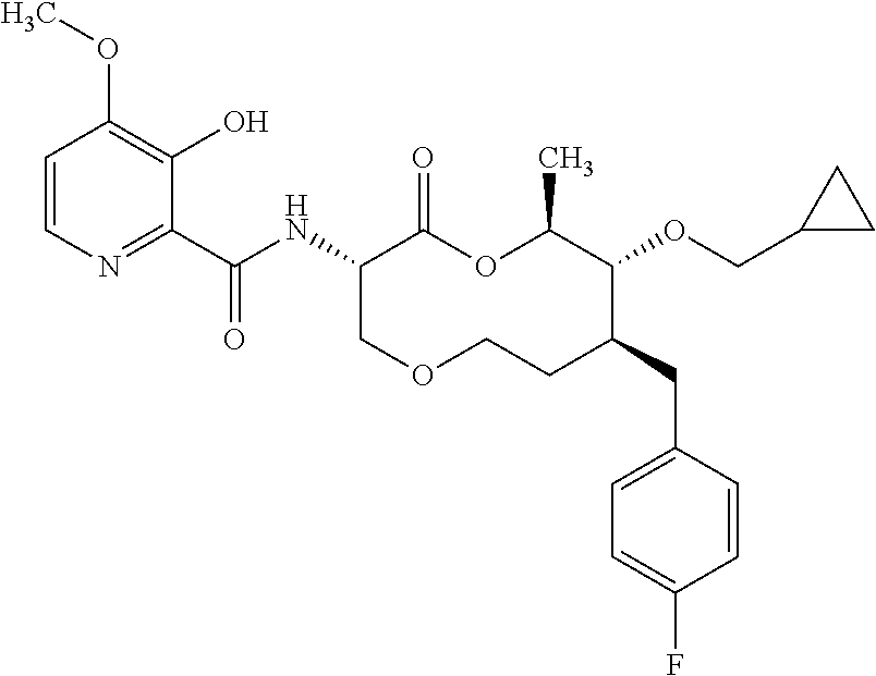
C1(C(NC2C(=O)OC(C)C(OCC3CC3)C(CC3=CC=C(F)C=C3)CCOC2)=O)=NC=CC(OC)=C1O
